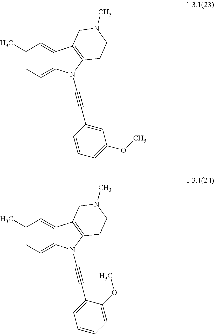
C1(C)=CC=C2C(=C1)C1=C(N2C#CC2=CC(OC)=CC=C2)CCN(C)C1.C1(C)=CC=C2C(=C1)C1=C(N2C#CC2=CC=CC=C2OC)CCN(C)C1
